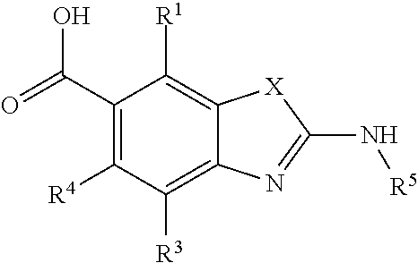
C1(C(=O)O)=C([R4])C([R3])=C2C(=C1[R1])[X]C(N[R5])=N2
